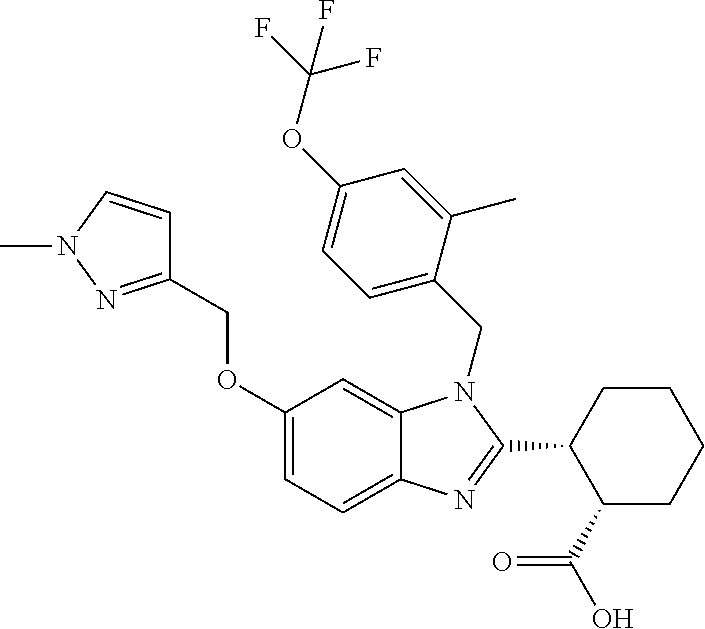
C1(OCC2=NN(C)C=C2)=CC=C2C(=C1)N(CC1=CC=C(OC(F)(F)F)C=C1C)C(C1C(C(O)=O)CCCC1)=N2
